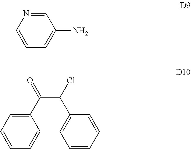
C1=NC=CC=C1N.C1(C(=O)C(C2=CC=CC=C2)Cl)=CC=CC=C1
